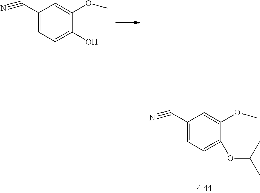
C1(C#N)=CC=C(OC(C)C)C(OC)=C1.C1(C#N)=CC=C(O)C(OC)=C1
